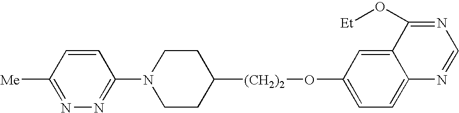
C1([Me])=NN=C(N2CCC([(CH2)2]OC3=CC=C4C(=C3)C(O[Et])=NC=N4)CC2)C=C1
